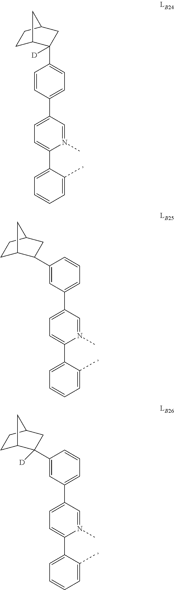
C1=CC(C2=CC=C(C3=CC=CC=C3C)N(C)=C2)=CC=C1C1([D])C2CCC(C1)C2.C1(C2C3CCC(C2)C3)=CC(C2=CC=C(C3=CC=CC=C3C)N(C)=C2)=CC=C1.C1(C2([D])C3CCC(C2)C3)=CC(C2=CC=C(C3=CC=CC=C3C)N(C)=C2)=CC=C1
